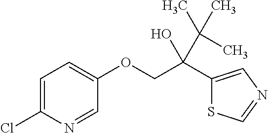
C1=C(Cl)N=CC(OCC(C2=CN=CS2)(C(C)(C)C)O)=C1
